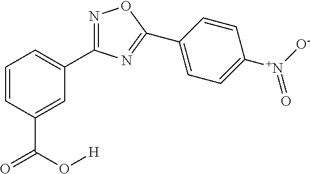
C1=CC(C(=O)O[H])=CC(C2=NOC(C3=CC=C([N+]([O-])=O)C=C3)=N2)=C1
